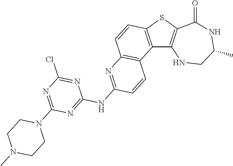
C12=C(SC3=C1NCC(C)NC3=O)C=CC1=C2C=CC(NC2=NC(N3CCN(C)CC3)=NC(Cl)=N2)=N1
